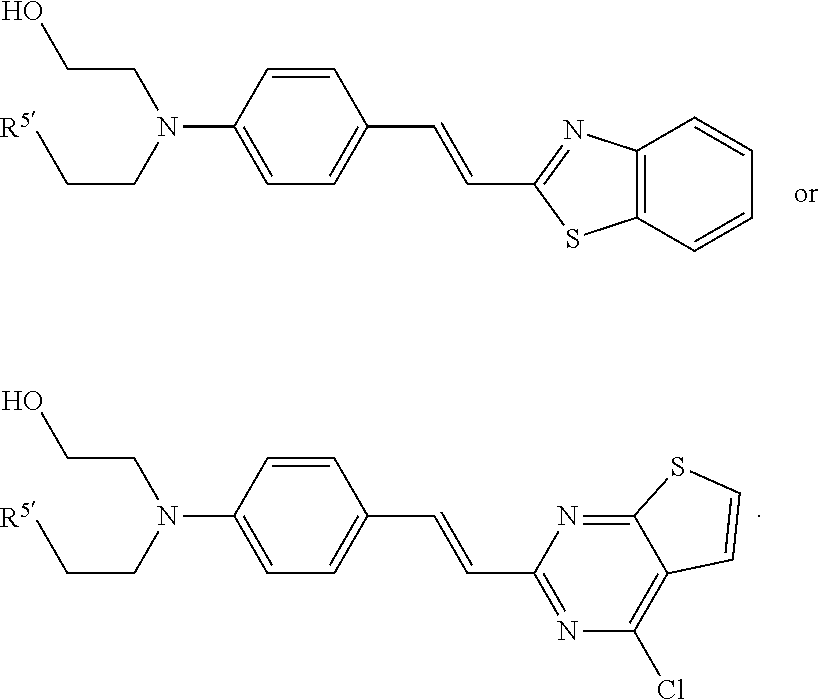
C1=CC(N(CCO)CC[R5])=CC=C1C=CC1=NC2=C(S1)C=CC=C2.C1=CC(N(CCO)CC[R5])=CC=C1C=CC1=NC(Cl)=C2C(=N1)SC=C2
